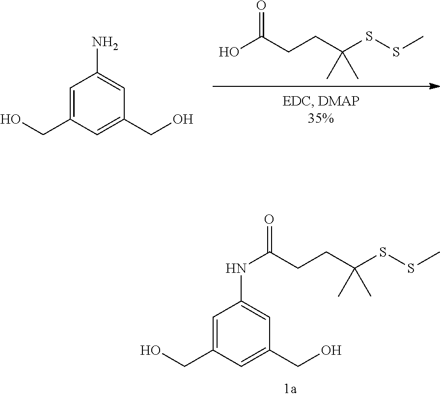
OC(CCC(SSC)(C)C)=O.C1=C(CO)C=C(CO)C=C1N.C1=C(CO)C=C(CO)C=C1NC(CCC(SSC)(C)C)=O
